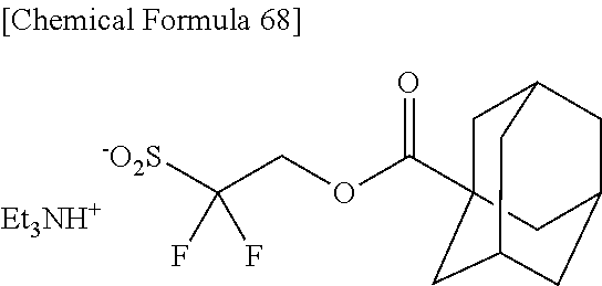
C1C2(C(OCC([-O2S])(F)F)=O)CC3CC(CC1C3)C2.[Et3NH+]
